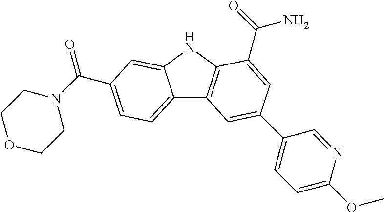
C12=CC=C(C(=O)N3CCOCC3)C=C1NC1=C2C=C(C2=CC=C(OC)N=C2)C=C1C(N)=O
